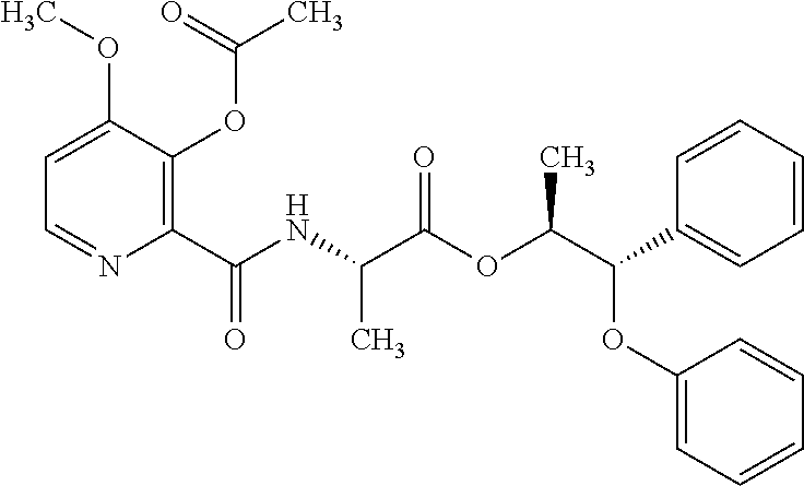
C1=C(OC)C(OC(C)=O)=C(C(NC(C(OC(C(OC2=CC=CC=C2)C2=CC=CC=C2)C)=O)C)=O)N=C1
